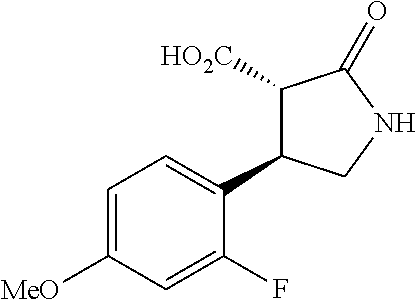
C1=C([MeO])C=C(F)C(C2C([HO2C])C(=O)NC2)=C1
